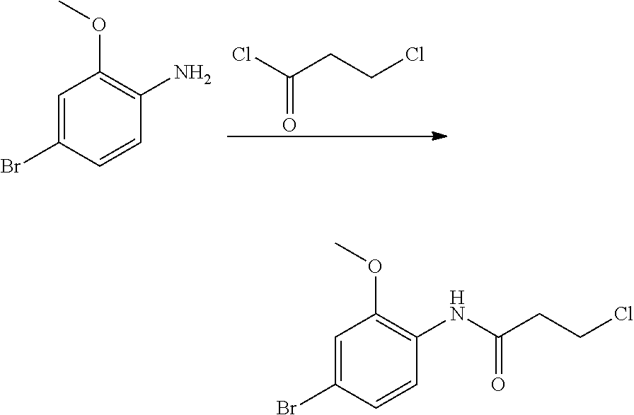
C1=C(Br)C=CC(NC(CCCl)=O)=C1OC.ClC(CCCl)=O.C1=C(Br)C=CC(N)=C1OC
